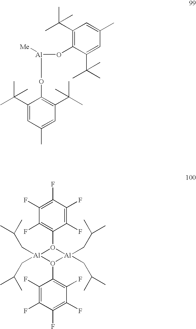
C1(C(C)(C)C)=C(O[Al](OC2=C(C(C)(C)C)C=C(C)C=C2C(C)(C)C)[Me])C(C(C)(C)C)=CC(C)=C1.C1(F)=C(F)C(F)=C(F)C(F)=C1O1[Al](CC(C)C)(CC(C)C)O(C2=C(F)C(F)=C(F)C(F)=C2F)[Al]1(CC(C)C)CC(C)C
